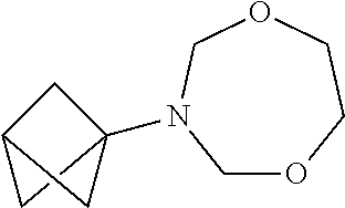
C1OCCOCN1C12CC(C1)C2
